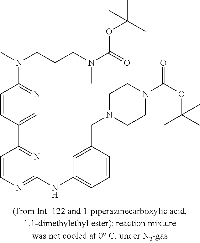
C1(NC2=CC=CC(CN3CCN(C(OC(C)(C)C)=O)CC3)=C2)=NC=CC(C2=CN=C(N(CCCN(C(=O)OC(C)(C)C)C)C)C=C2)=N1
